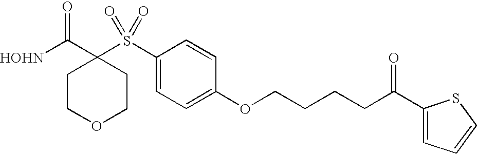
[HOHN]C(C1(S(C2=CC=C(OCCCCC(C3=CC=CS3)=O)C=C2)(=O)=O)CCOCC1)=O
